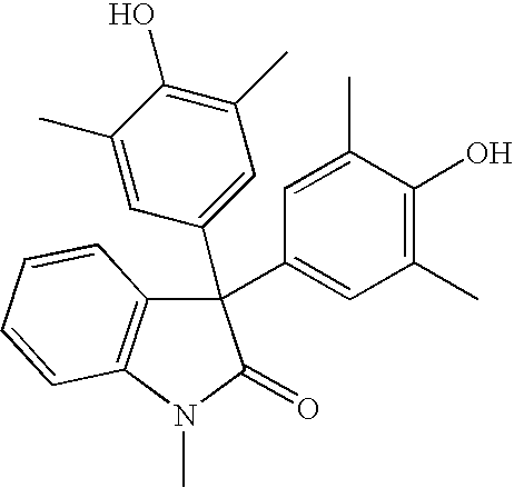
C1(C2(C3=CC(C)=C(O)C(C)=C3)C3=C(N(C)C2=O)C=CC=C3)=CC(C)=C(O)C(C)=C1
